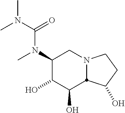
C1(N(C(N(C)C)=O)C)C(O)C(O)C2N(C1)CCC2O
